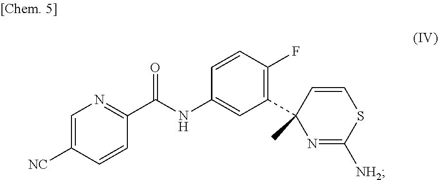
C1=C([NC])C=CC(C(NC2=CC(C3(C)N=C([NH2])SC=C3)=C(F)C=C2)=O)=N1
